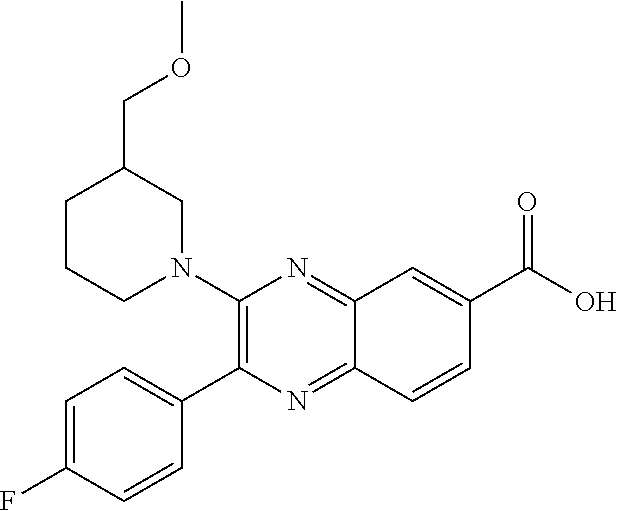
C12=NC(N3CC(COC)CCC3)=C(C3=CC=C(F)C=C3)N=C1C=CC(C(O)=O)=C2
